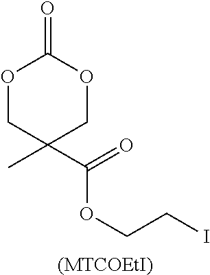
O1CC(C)(C(OCCI)=O)COC1=O.[(MTCOEtI)]
